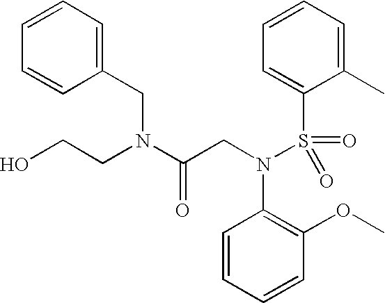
C1=CC=C(CN(C(CN(S(=O)(=O)C2=CC=CC=C2C)C2=C(OC)C=CC=C2)=O)CCO)C=C1
